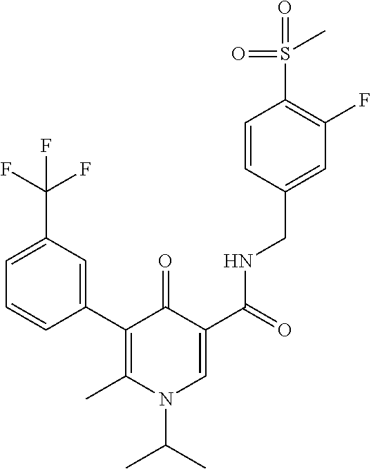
C1=CC(C2=C(C)N(C(C)C)C=C(C(=O)NCC3=CC(F)=C(S(C)(=O)=O)C=C3)C2=O)=CC(C(F)(F)F)=C1
